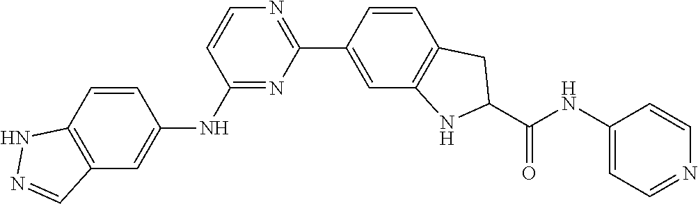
C12=C(C=C(NC3=NC(C4=CC5=C(C=C4)CC(C(NC4=CC=NC=C4)=O)N5)=NC=C3)C=C1)C=NN2
